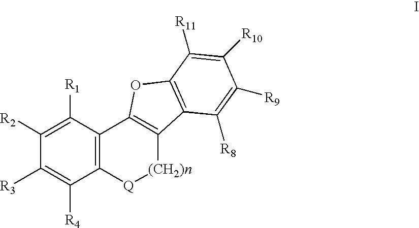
C1([R2])=C([R1])C2=C(C([R4])=C1[R3])[Q][(CH2)n]C1=C2OC2=C1C([R8])=C([R9])C([R10])=C2[R11]
